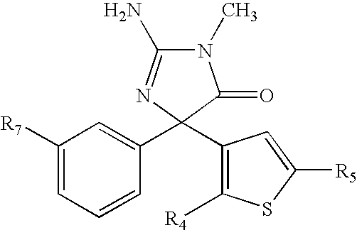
N1(C)C(N)=NC(C2=CC([R7])=CC=C2)(C2=C([R4])SC([R5])=C2)C1=O
